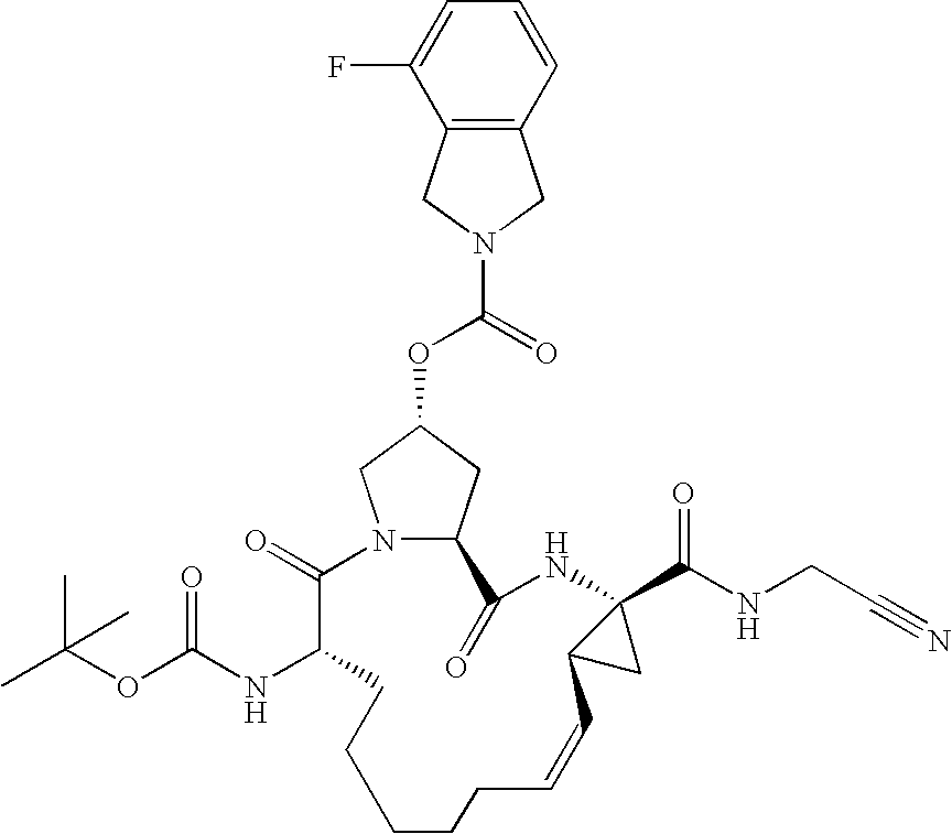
N12C(CC(OC(=O)N3CC4=C(C3)C(F)=CC=C4)C1)C(=O)NC1(C(NCC#N)=O)C(C1)C=CCCCCCC(NC(OC(C)(C)C)=O)C2=O
